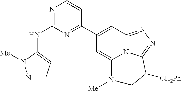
N1=CC=C(NC2=NC=CC(C3=CC4=NN=C5N4C(=C3)N([Me])CC5[CH2Ph])=N2)N1[Me]
